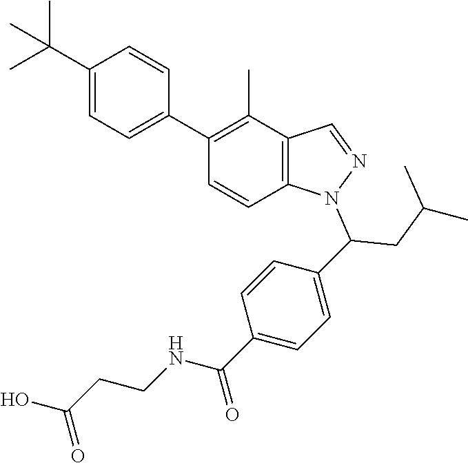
C1(C(C)(C)C)=CC=C(C2=C(C)C3=C(C=C2)N(C(CC(C)C)C2=CC=C(C(NCCC(O)=O)=O)C=C2)N=C3)C=C1
